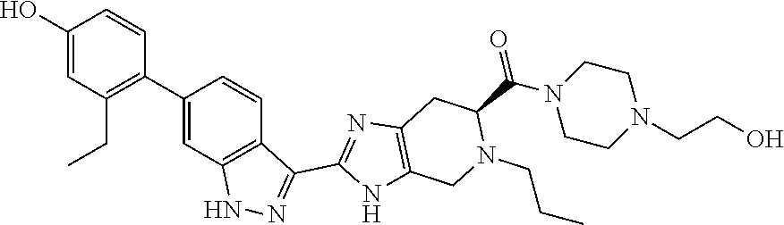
C1(O)=CC(CC)=C(C2=CC3=C(C=C2)C(C2=NC4=C(N2)CN(CCC)C(C(=O)N2CCN(CCO)CC2)C4)=NN3)C=C1
